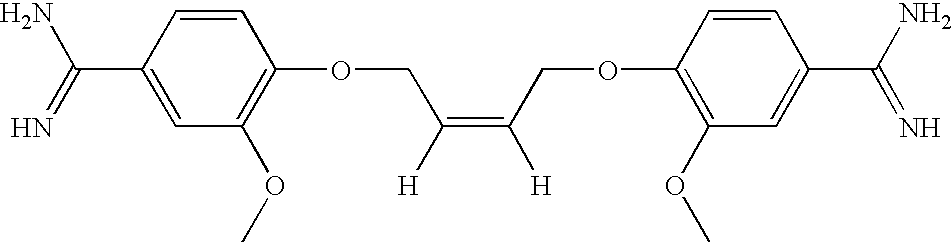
C1=CC(C(=N)N)=CC(OC)=C1OCC(=C(COC1=C(OC)C=C(C(N)=N)C=C1)[H])[H]
